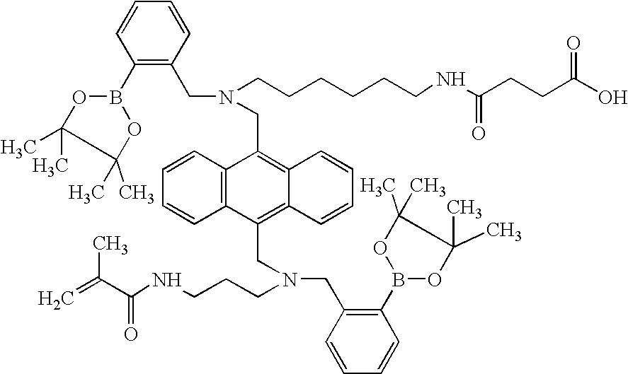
C1=CC2=C(C=C1)C(CN(CCCCCCNC(CCC(O)=O)=O)CC1=C(B3OC(C)(C)C(C)(C)O3)C=CC=C1)=C1C(=C2CN(CCCNC(C(=C)C)=O)CC2=C(B3OC(C)(C)C(C)(C)O3)C=CC=C2)C=CC=C1
